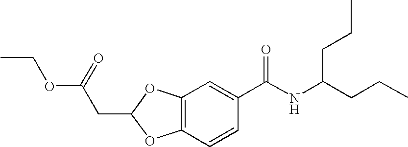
C12=C(C=CC(C(NC(CCC)CCC)=O)=C1)OC(CC(OCC)=O)O2
